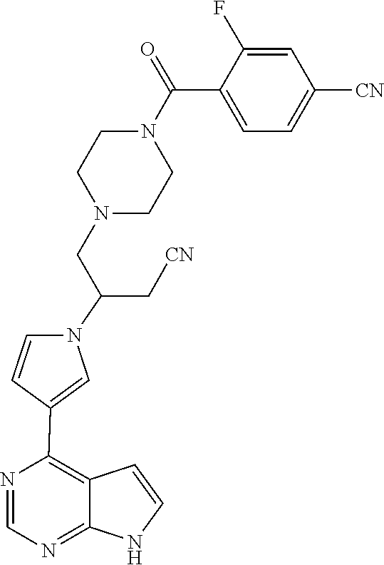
C1=NC(C2=CN(C(CN3CCN(C(C4=CC=C([CN])C=C4F)=O)CC3)C[CN])C=C2)=C2C(=N1)NC=C2
